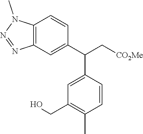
C12=C(C=C(C(C[CO2Me])C3=CC(CO)=C(C)C=C3)C=C1)N=NN2C
